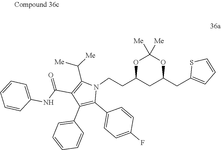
O1C(CCN2C(C([Me])[Me])=C(C(NC3=CC=CC=C3)=O)C(C3=CC=CC=C3)=C2C2=CC=C(F)C=C2)CC(CC2=CC=CS2)OC1([Me])[Me]
